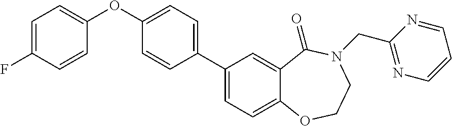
C1(C2=CC=C(OC3=CC=C(F)C=C3)C=C2)=CC=C2C(=C1)C(=O)N(CC1=NC=CC=N1)CCO2
